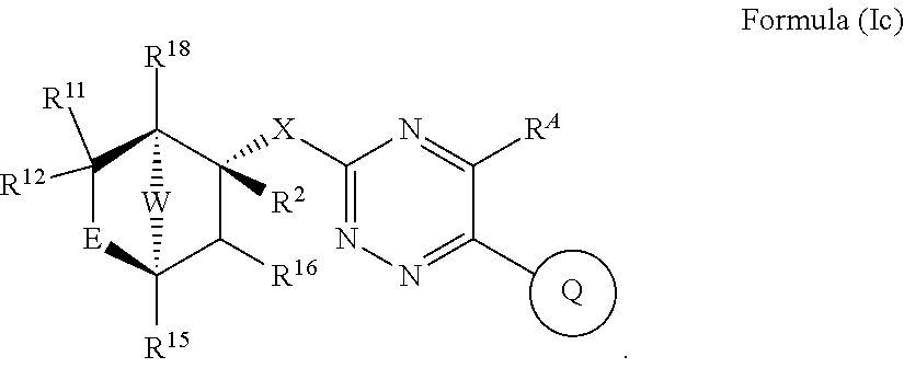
[Q].C1([X]C2=NN=C(C)C([RA])=N2)([R2])C2([R18])C([R12])([R11])[E]C([R15])(C1[R16])[W]2
